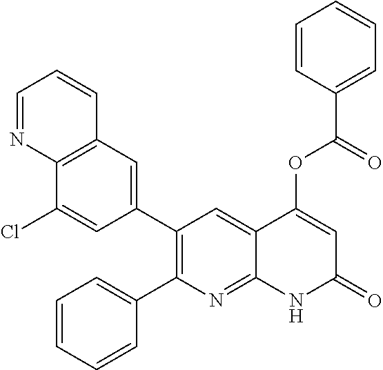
C12=C(C=C(C3=C(C4=CC=CC=C4)N=C4C(=C3)C(OC(=O)C3=CC=CC=C3)=CC(=O)N4)C=C1Cl)C=CC=N2
